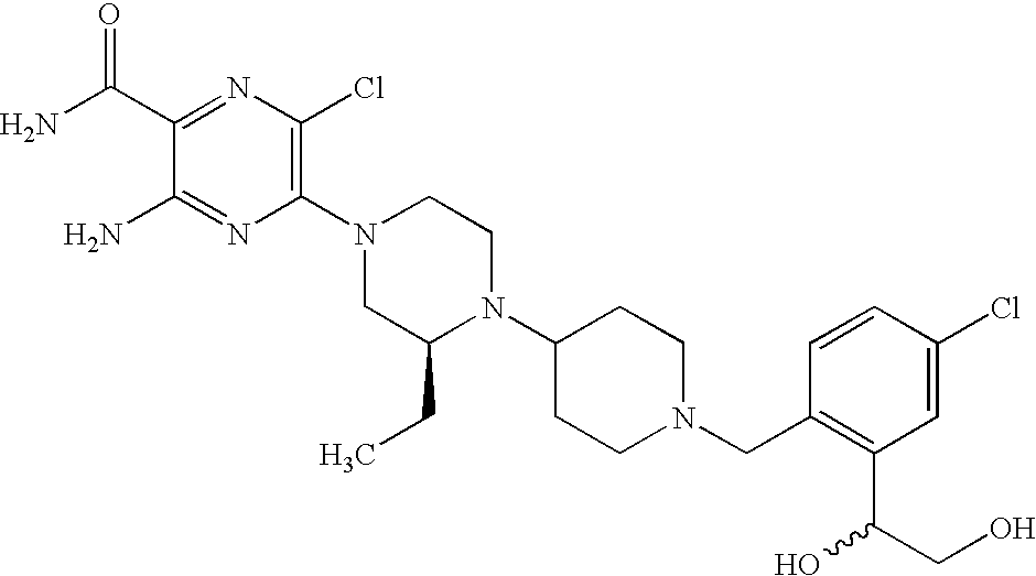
C1(C(N)=O)=NC(Cl)=C(N2CC(CC)N(C3CCN(CC4=C(C(CO)O)C=C(Cl)C=C4)CC3)CC2)N=C1N
